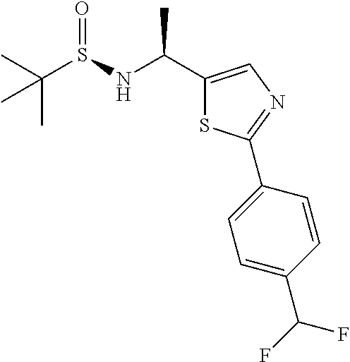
C1(C(NS(C(C)(C)C)=O)C)=CN=C(C2=CC=C(C(F)F)C=C2)S1
